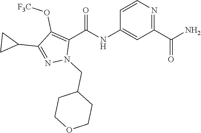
C1=CN=C(C(N)=O)C=C1NC(C1=C(O[F3C])C(C2CC2)=NN1CC1CCOCC1)=O
